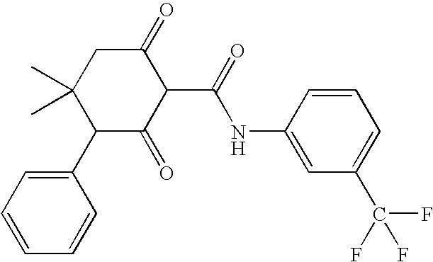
C1(C2=CC=CC=C2)C(=O)C(C(=O)NC2=CC(C(F)(F)F)=CC=C2)C(=O)CC1(C)C
